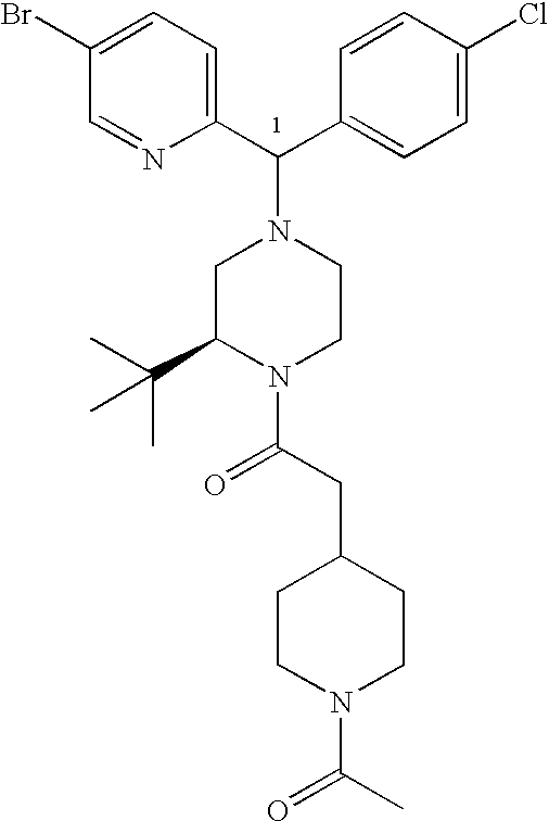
C1=C(Br)C=NC(C(C2=CC=C(Cl)C=C2)N2CC(C(C)(C)C)N(C(CC3CCN(C(C)=O)CC3)=O)CC2)=C1
